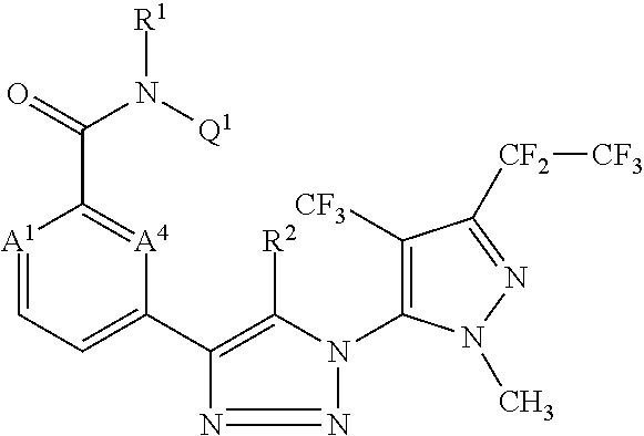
[A1]1=CC=C(C2=C([R2])N(C3=C([CF3])C([CF2][CF3])=NN3C)N=N2)[A4]=C1C(=O)N([Q1])[R1]
